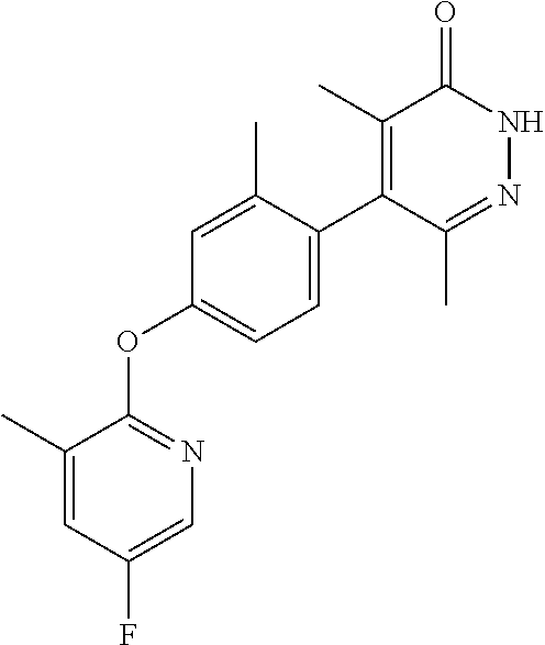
C1(C)=CC(F)=CN=C1OC1=CC=C(C2=C(C)C(=O)NN=C2C)C(C)=C1
